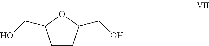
C1CC(CO)OC1CO
